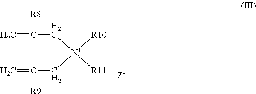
C=C(C[N+](CC(=C)[R9])([R10])[R11])[R8].[Z-]
